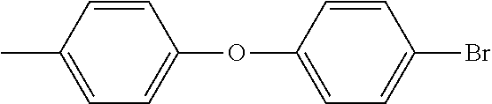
C1=C(C)C=CC(OC2=CC=C(Br)C=C2)=C1
